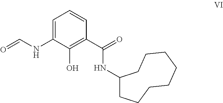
C1=C(NC=O)C(O)=C(C(=O)NC2CCCCCCCC2)C=C1
